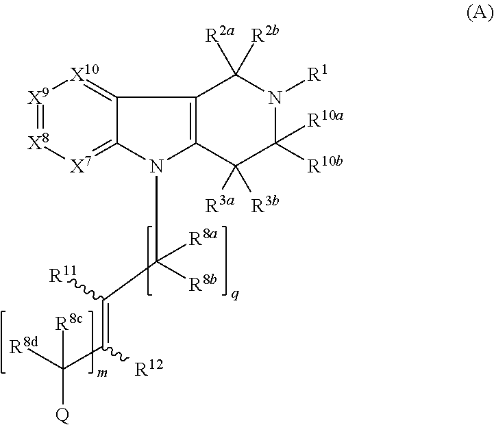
[X9]1=[X8][X7]=C2C(=[X10]1)C1=C(N2C([R8b])(C([R11])=C([R12])C([R8d])([R8c])[Q])[R8a])C([R3a])([R3b])C([R10a])([R10b])N([R1])C1([R2a])[R2b]
